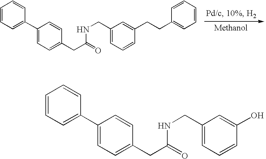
C1=CC=C(C2=CC=C(CC(NCC3=CC=CC(CCC4=CC=CC=C4)=C3)=O)C=C2)C=C1.C1=CC=C(C2=CC=C(CC(NCC3=CC=CC(O)=C3)=O)C=C2)C=C1
